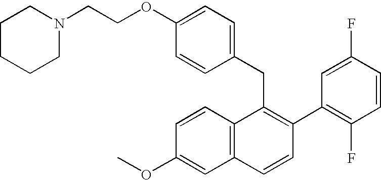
C(C1=C(C2=C(F)C=CC(F)=C2)C=CC2=C1C=CC(OC)=C2)C1=CC=C(OCCN2CCCCC2)C=C1
